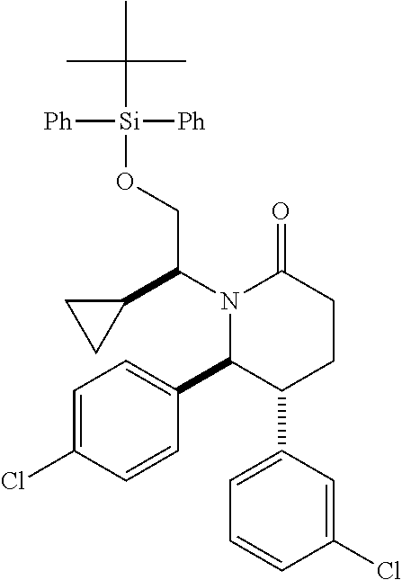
N1(C(C2CC2)CO[Si](C(C)(C)C)([Ph])[Ph])C(C2=CC=C(Cl)C=C2)C(C2=CC=CC(Cl)=C2)CCC1=O
